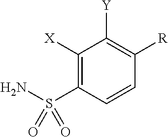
C1([X])=C(S(N)(=O)=O)C=CC([R])=C1[Y]
